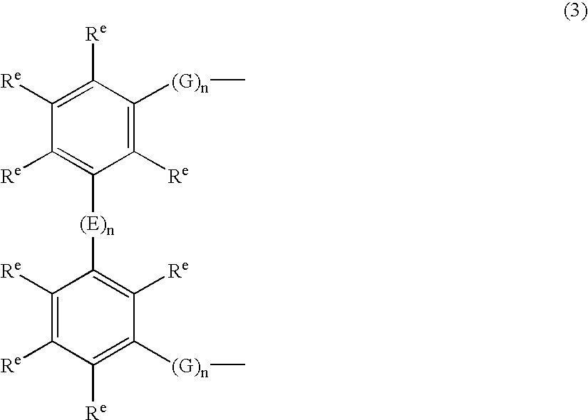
C1([Re])=C([(G)n]C)C([Re])=C([Re])C([Re])=C1[(E)n]C1=C([Re])C([(G)n]C)=C([Re])C([Re])=C1[Re]
